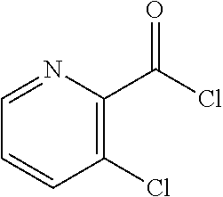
C1=CC(Cl)=C(C(Cl)=O)N=C1
